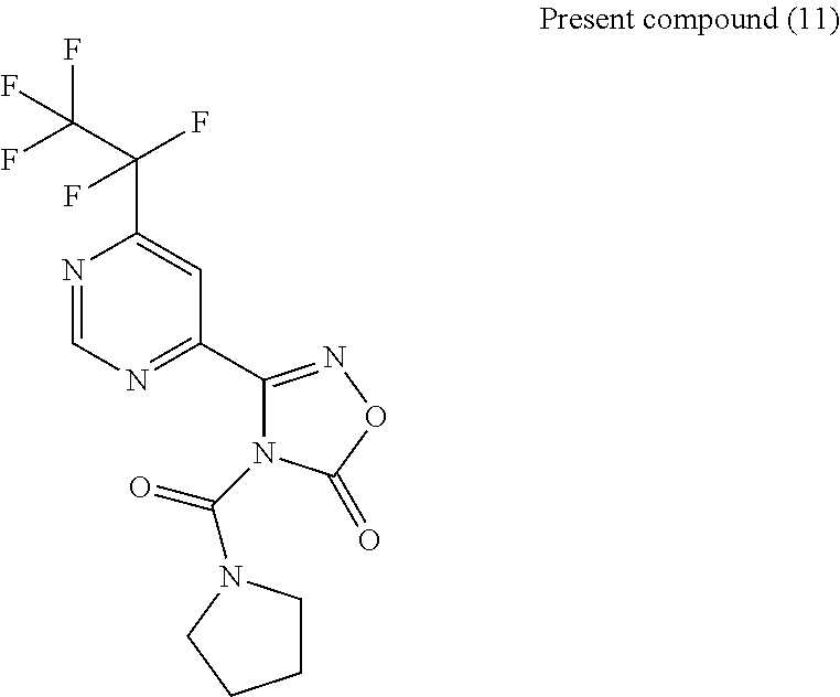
N1=CN=C(C2=NOC(=O)N2C(=O)N2CCCC2)C=C1C(C(F)(F)F)(F)F
